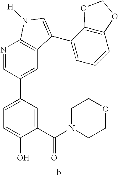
C1(C(N2CCOCC2)=O)=CC(C2=CC3=C(N=C2)N([H])C=C3C2=CC=CC3=C2OCO3)=CC=C1O
